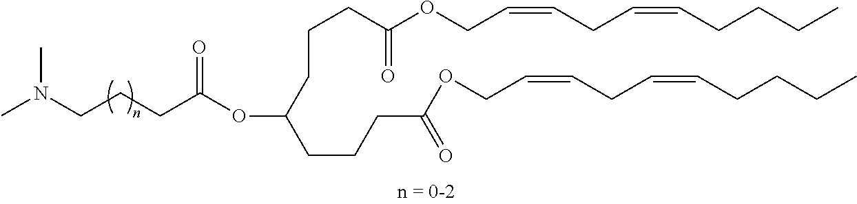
C(CC(OC(CCCC(OCC=CCC=CCCCC)=O)CCCC(OCC=CCC=CCCCC)=O)=O)CN(C)C
